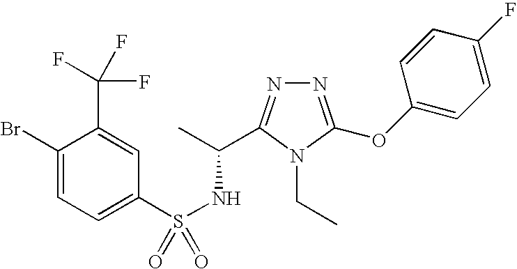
N1=C(OC2=CC=C(F)C=C2)N(CC)C(C(C)NS(=O)(C2=CC=C(Br)C(C(F)(F)F)=C2)=O)=N1
